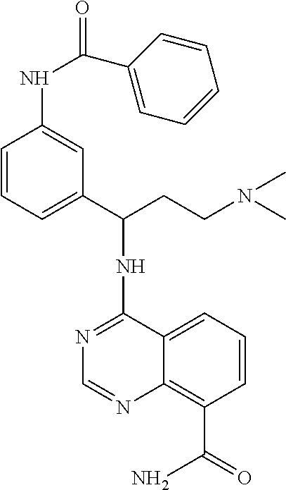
N1=C(NC(CCN(C)C)C2=CC=CC(NC(C3=CC=CC=C3)=O)=C2)C2=CC=CC(C(=O)N)=C2N=C1
